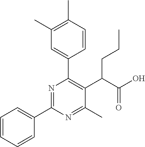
C1=CC=CC(C2=NC(C3=CC(C)=C(C)C=C3)=C(C(C(O)=O)CCC)C(C)=N2)=C1
